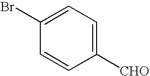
C1=C(Br)C=CC([CHO])=C1
